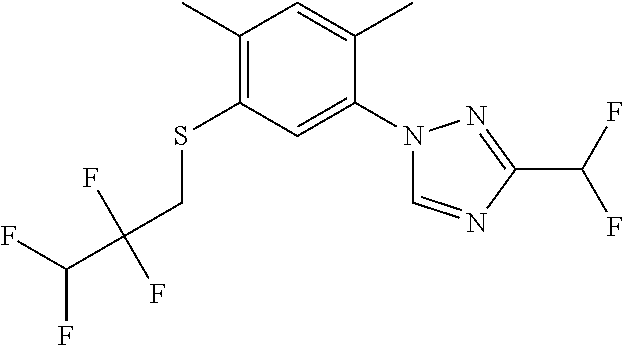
C1(C)=C(SCC(F)(C(F)F)F)C=C(N2C=NC(C(F)F)=N2)C(C)=C1
